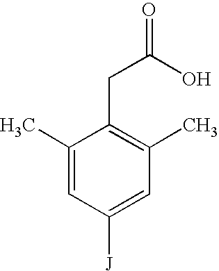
C1(C)=CC([J])=CC(C)=C1CC(=O)O
